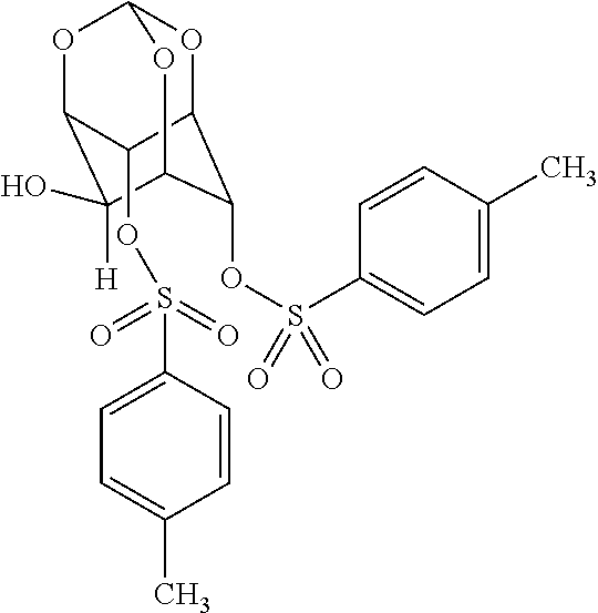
O1C2C(OS(C3=CC=C(C)C=C3)(=O)=O)C3C([H])(O)C(OC1O3)C2OS(C1=CC=C(C)C=C1)(=O)=O
